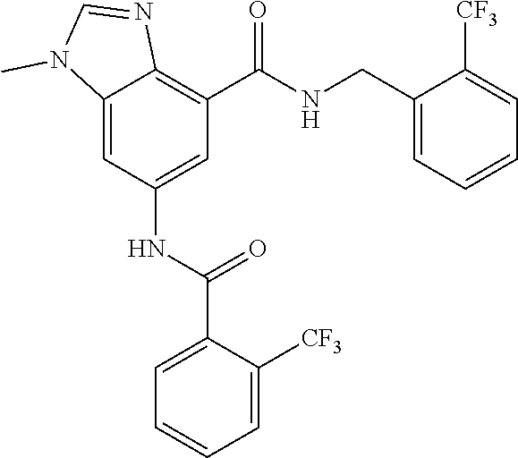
C12=CC(NC(C3=CC=CC=C3[CF3])=O)=CC(C(=O)NCC3=CC=CC=C3[CF3])=C1N=CN2C
